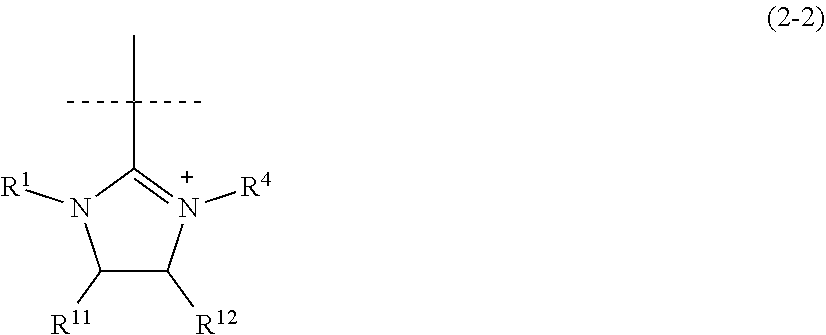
C1([R11])C([R12])[N+]([R4])=C(C(C)(C)C)N1[R1]
